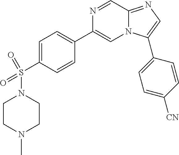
N1(S(C2=CC=C(C3=CN4C(=NC=C4C4=CC=C([CN])C=C4)C=N3)C=C2)(=O)=O)CCN(C)CC1
